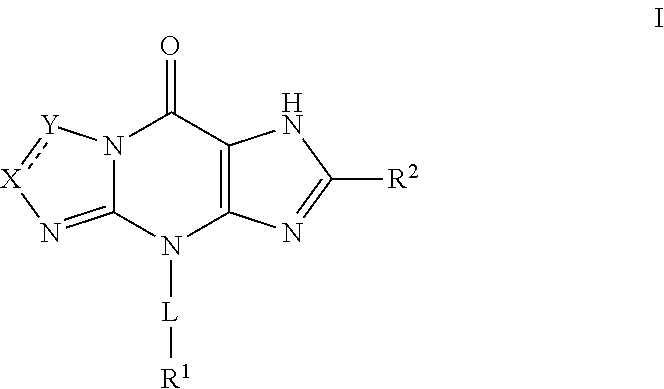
N12C(=N[X]:[Y]1)N([L][R1])C1=C(C2=O)NC([R2])=N1
